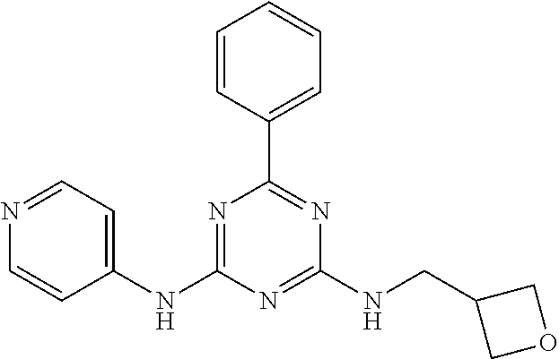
N1=CC=C(NC2=NC(C3=CC=CC=C3)=NC(NCC3COC3)=N2)C=C1
